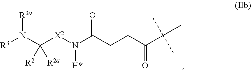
[R3]N(C([X2]N(C(CCC(C(C)(C)C)=O)=O)[H*])([R2a])[R2])[R3a]
